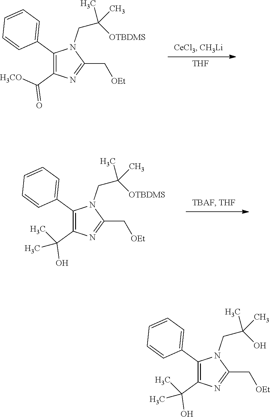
C1(C2=CC=CC=C2)=C(C([H3CO])=O)N=C(C[OEt])N1CC(C)([OTBDMS])C.[THF].C1(C2=CC=CC=C2)=C(C(C)(O)C)N=C(C[OEt])N1CC(C)([OTBDMS])C.C1(C2=CC=CC=C2)=C(C(C)(O)C)N=C(C[OEt])N1CC(C)(O)C
